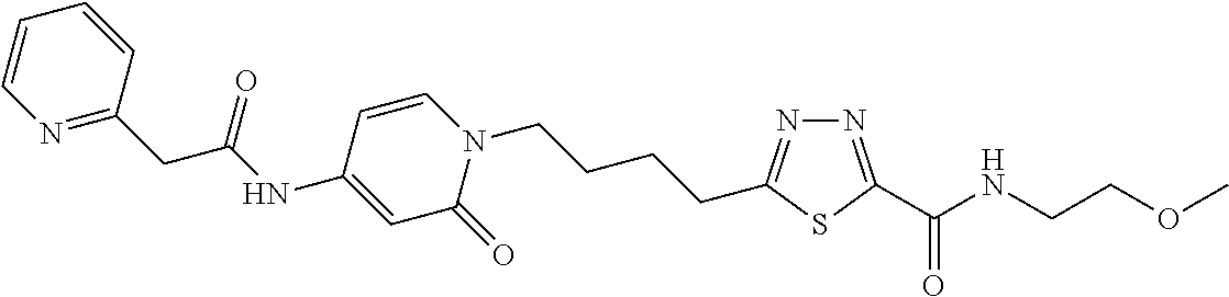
N1=C(C(NCCOC)=O)SC(CCCCN2C=CC(NC(CC3=NC=CC=C3)=O)=CC2=O)=N1
